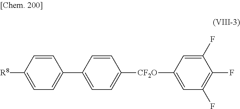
C1(C2=CC=C([CF2O]C3=CC(F)=C(F)C(F)=C3)C=C2)=CC=C([R8])C=C1
